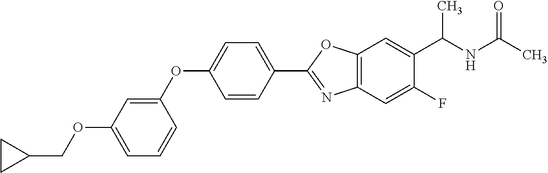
C1=C(OCC2CC2)C=C(OC2=CC=C(C3=NC4=C(O3)C=C(C(NC(C)=O)C)C(F)=C4)C=C2)C=C1
